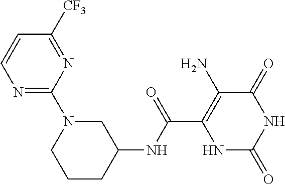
C(C1=C(N)C(=O)NC(=O)N1)(=O)NC1CN(C2=NC=CC([CF3])=N2)CCC1
